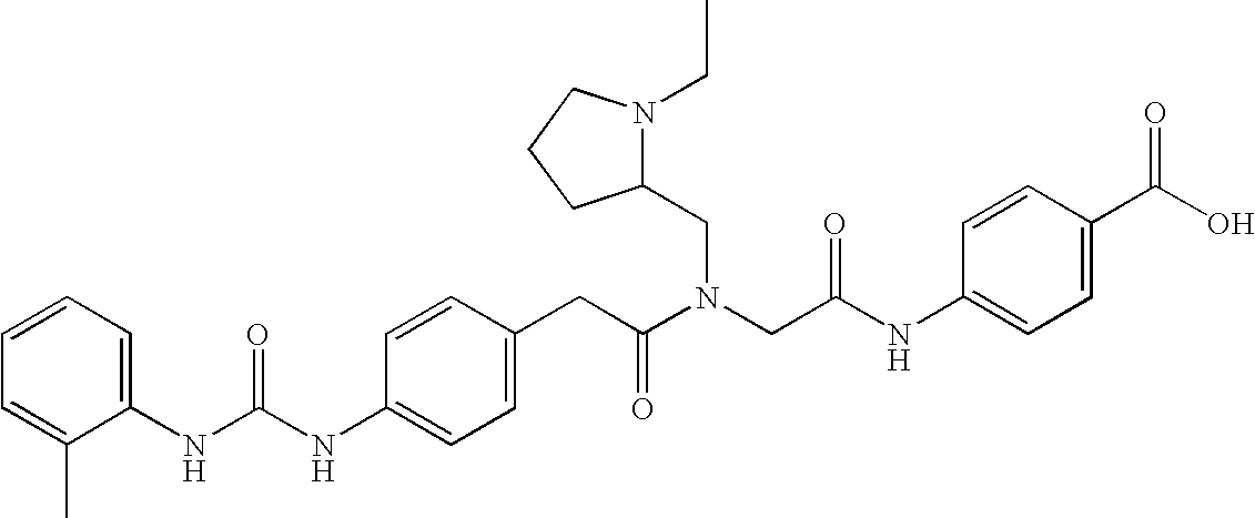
C1=CC(NC(NC2=CC=CC=C2C)=O)=CC=C1CC(N(CC(NC1=CC=C(C(O)=O)C=C1)=O)CC1N(CC)CCC1)=O
